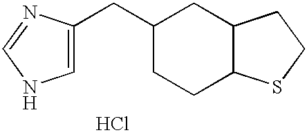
C1=C(CC2CCC3C(C2)CCS3)N=CN1.Cl
